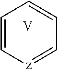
[V].[z]1=CC=CC=C1
